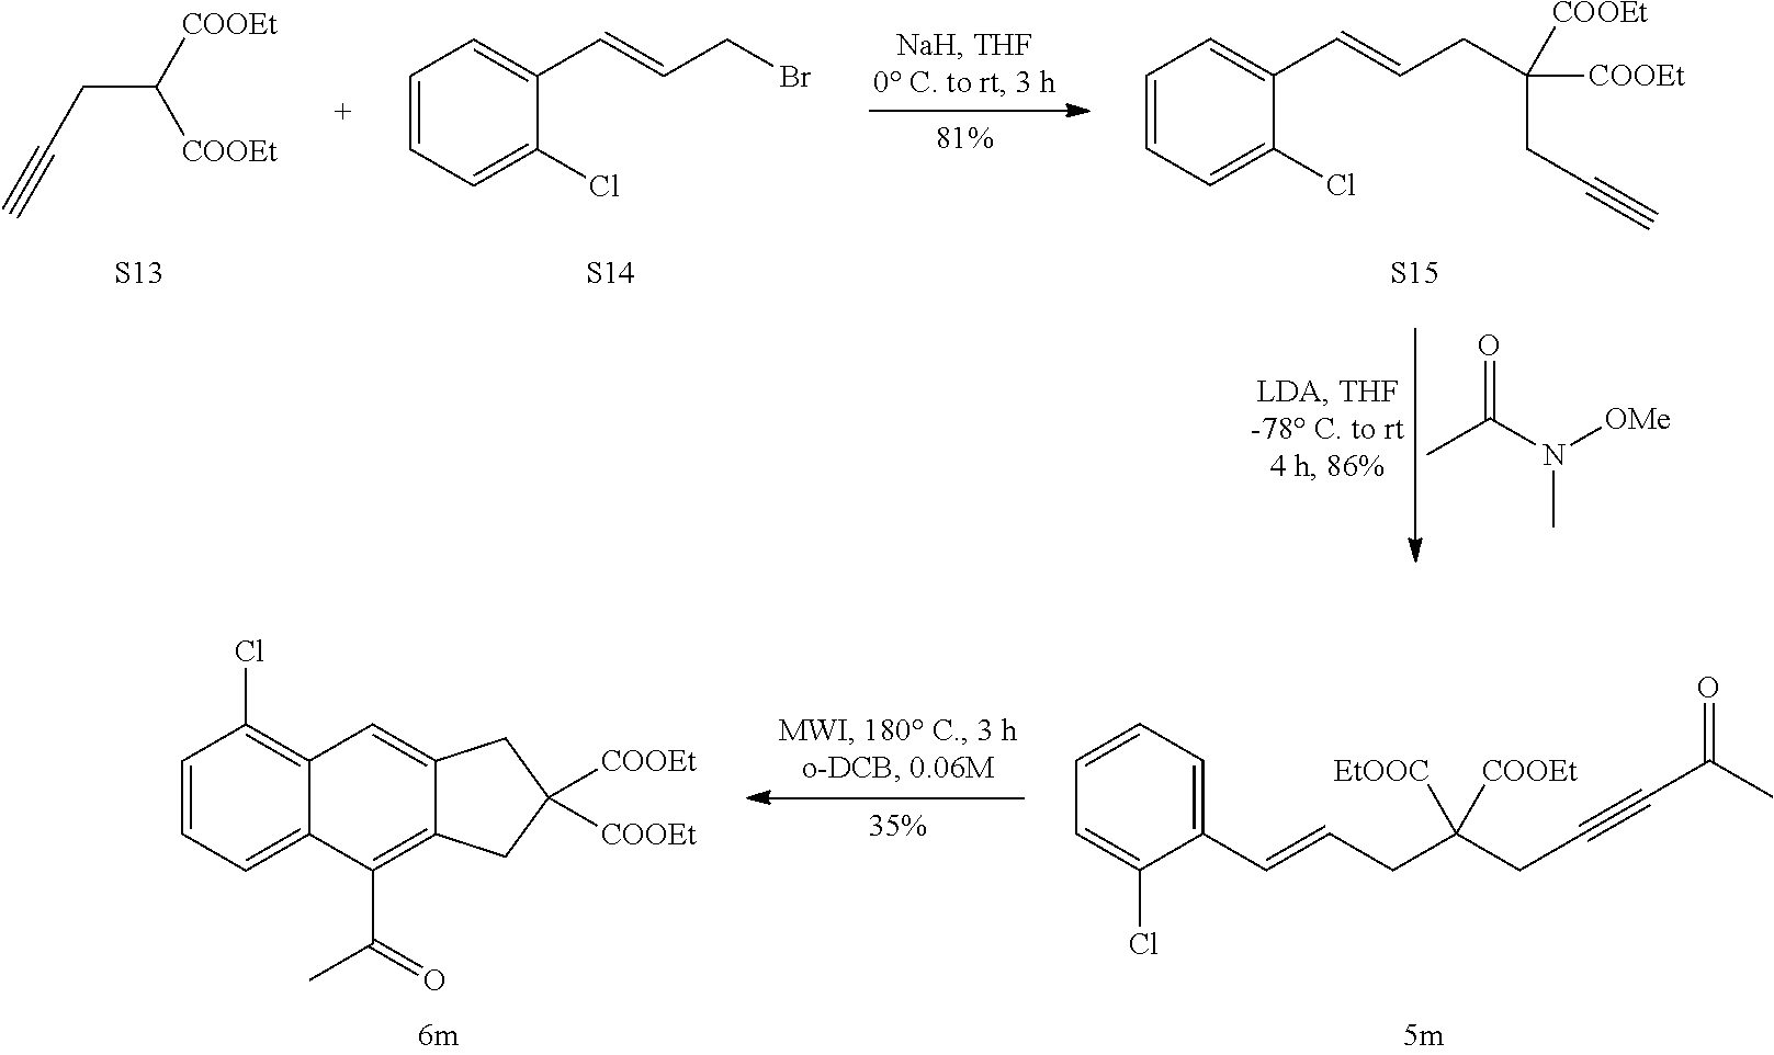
C(C([COOEt])[COOEt])C#C.[S13].C1=CC=C(Cl)C(C=CCBr)=C1.[S14].C1=CC=C(Cl)C(C=CCC([COOEt])([COOEt])CC#C)=C1.[S15].CC(N([OMe])C)=O.C1=CC=C2C(=C1Cl)C=C1C(=C2C(C)=O)CC([COOEt])([COOEt])C1.C1(C=CCC(CC#CC(C)=O)([EtOOC])[COOEt])=CC=CC=C1Cl
